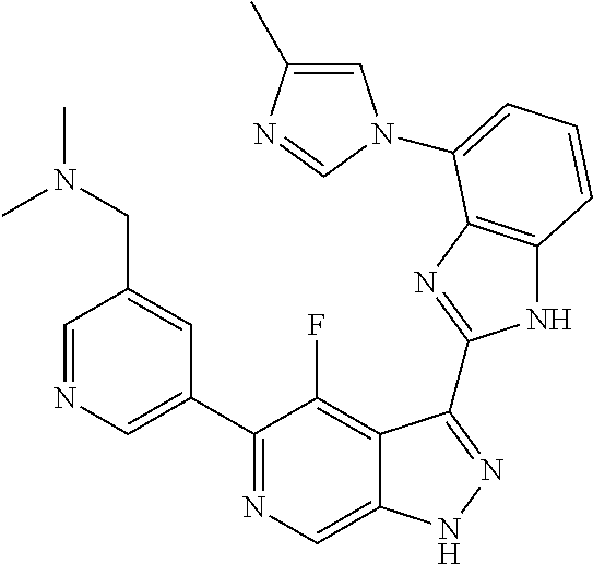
C1=NC=C(C2=NC=C3C(=C2F)C(C2=NC4=C(N2)C=CC=C4N2C=C(C)N=C2)=NN3)C=C1CN(C)C
